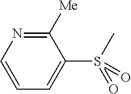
C1([Me])=NC=CC=C1S(C)(=O)=O
